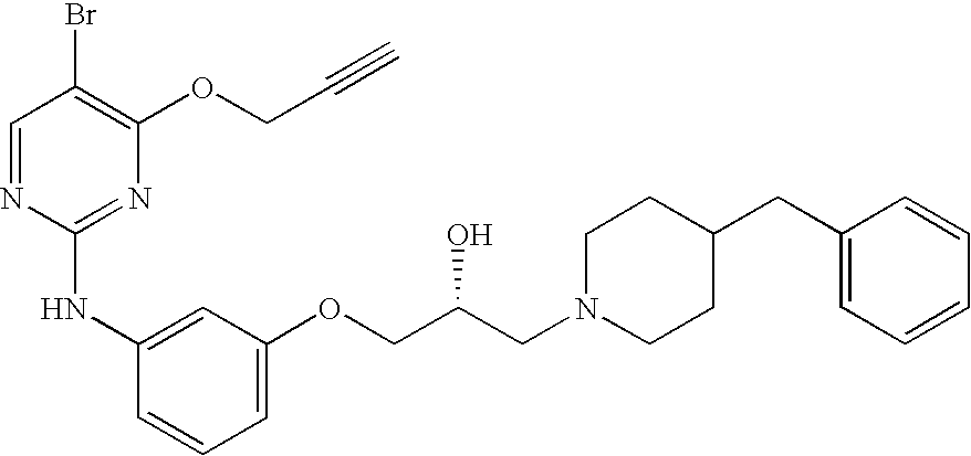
C1=NC(NC2=CC(OCC(CN3CCC(CC4=CC=CC=C4)CC3)O)=CC=C2)=NC(OCC#C)=C1Br
